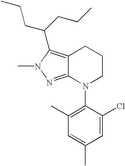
C12=C(C(CCC)CCC)N(C)N=C1N(C1=C(C)C=C(C)C=C1Cl)CCC2
